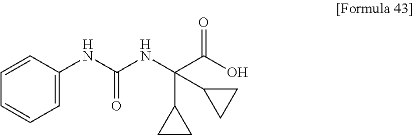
C1=C(NC(NC(C(O)=O)(C2CC2)C2CC2)=O)C=CC=C1
